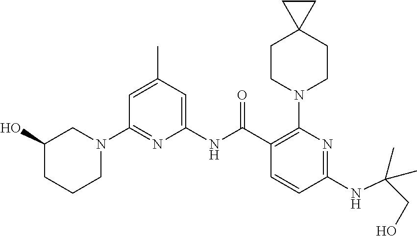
C1(NC(C2=C(N3CCC4(CC3)CC4)N=C(NC(CO)(C)C)C=C2)=O)=CC(C)=CC(N2CC(O)CCC2)=N1
